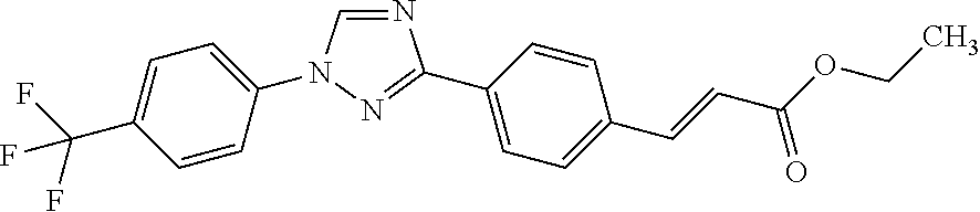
N1=CN(C2=CC=C(C(F)(F)F)C=C2)N=C1C1=CC=C(C=CC(OCC)=O)C=C1
